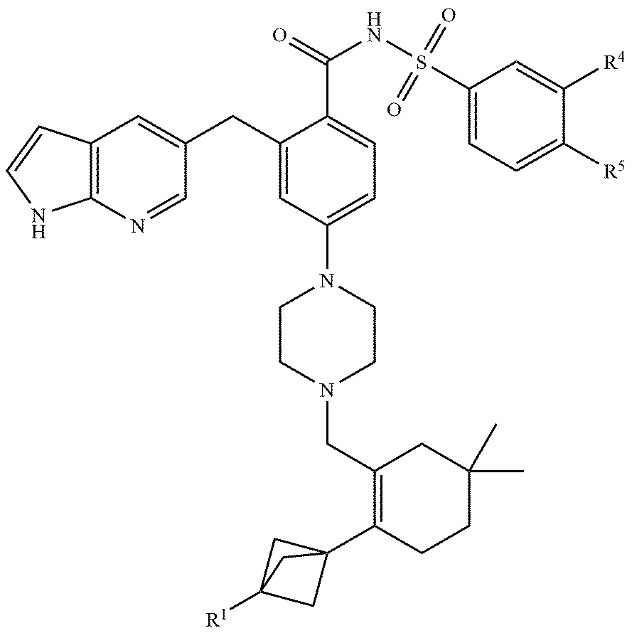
C1CN(CC2=C(C34CC([R1])(C3)C4)CCC(C)(C)C2)CCN1C1=CC=C(C(=O)NS(C2=CC=C([R5])C([R4])=C2)(=O)=O)C(CC2=CC3=C(N=C2)NC=C3)=C1
